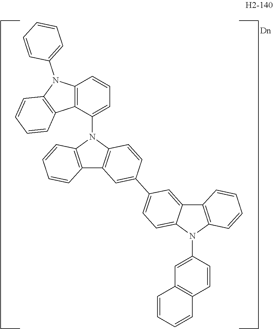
C12=C(C=C(C3=CC=C4C(=C3)C3=C(N4C4=CC5=C(C=C4)C=CC=C5)C=CC=C3)C=C1)C1=C(N2C2=CC=CC3=C2C2=C(N3C3=CC=CC=C3)C=CC=C2)C=CC=C1
